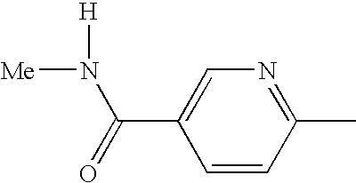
C1=CC(C)=NC=C1C(=O)N([Me])[H]
